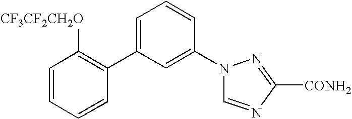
C1(C2=CC=CC(N3C=NC([CONH2])=N3)=C2)=C([CF3CF2CH2O])C=CC=C1
